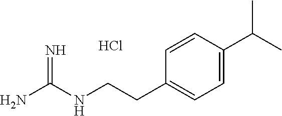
C(CNC(N)=N)C1=CC=C(C(C)C)C=C1.Cl
